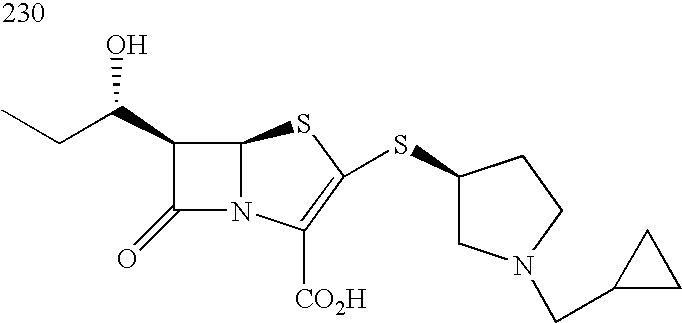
C12N(C([CO2H])=C(SC3CN(CC4CC4)CC3)S1)C(=O)C2C(CC)O
